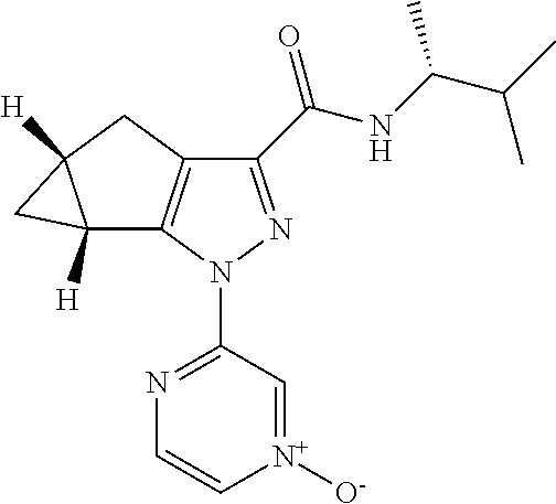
C1(C(NC(C(C)C)C)=O)=NN(C2=NC=C[N+]([O-])=C2)C2=C1CC1([H])C2([H])C1
